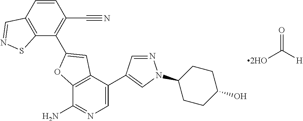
C12=C(C(C3=CN(C4CCC(O)CC4)N=C3)=CN=C1N)C=C(C1=C(C#N)C=CC3=C1SN=C3)O2.[2HO]C([H])=O
